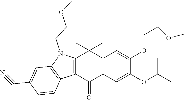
C12=C(C(=O)C3=C(C1(C)C)C=C(OCCOC)C(OC(C)C)=C3)C1=C(N2CCOC)C=C(C#N)C=C1
